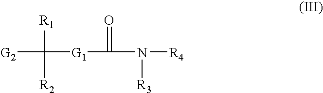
[R1]C([G1]C(=O)N([R3])[R4])([G2])[R2]
